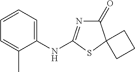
C1(=O)N=C(NC2=CC=CC=C2C)SC12CCC2
